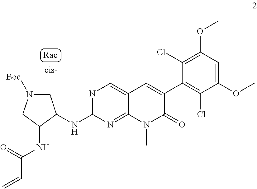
N(C1=NC=C2C(=N1)N(C)C(=O)C(C1=C(Cl)C(OC)=CC(OC)=C1Cl)=C2)C1CN([Boc])CC1NC(C=C)=O
